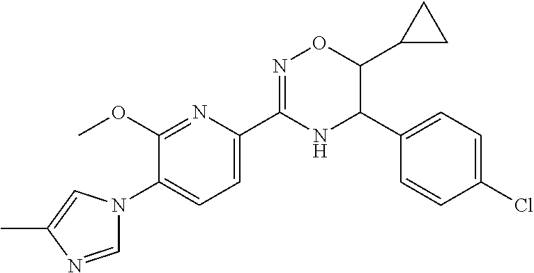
C1(C2=CC=C(N3C=NC(C)=C3)C(OC)=N2)=NOC(C2CC2)C(C2=CC=C(Cl)C=C2)N1
